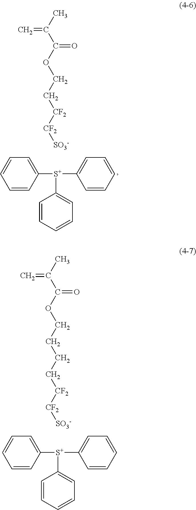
C=C(C)C(OCC[CF2][CF2][SO3-])=O.C1=C([S+](C2=CC=CC=C2)C2=CC=CC=C2)C=CC=C1.C=C(C)C(OCCCC[CF2][CF2][SO3-])=O.C1=C([S+](C2=CC=CC=C2)C2=CC=CC=C2)C=CC=C1
